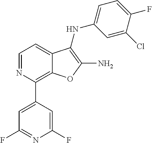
C12=C(C3=CC(F)=NC(F)=C3)N=CC=C1C(NC1=CC=C(F)C(Cl)=C1)=C(N)O2
